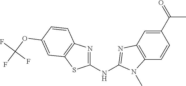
C1(NC2=NC3=C(C=CC(C(C)=O)=C3)N2C)=NC2=C(S1)C=C(OC(F)(F)F)C=C2
